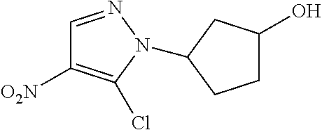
C1=NN(C2CC(O)CC2)C(Cl)=C1[O2N]
